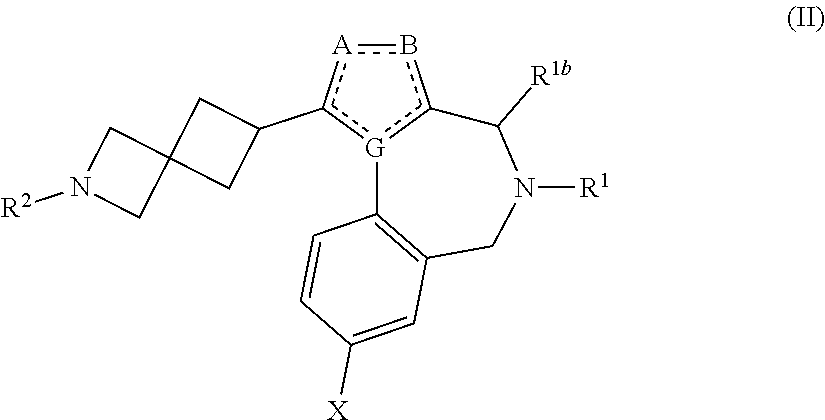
b1[A]c(C2CC3(C2)CN([R2])C3)[G]2c1C([R1b])N([R1])CC1=C2C=CC([X])=C1
